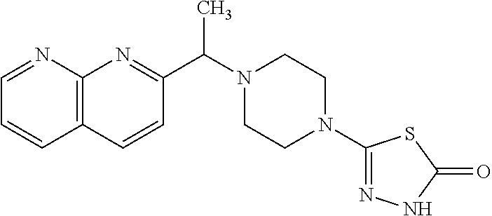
C12=C(N=C(C(C)N3CCN(C4=NNC(=O)S4)CC3)C=C1)N=CC=C2
